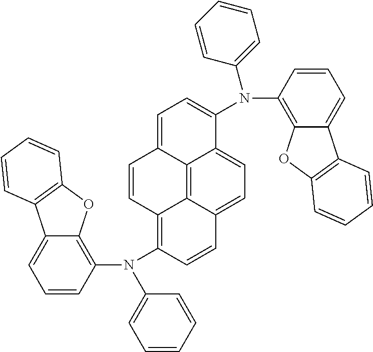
C1=CC(N(C2=CC=CC=C2)C2=C3C4=C5C(=CC=C4C=C2)C(N(C2=C4C(=CC=C2)C2=C(O4)C=CC=C2)C2=CC=CC=C2)=CC=C5C=C3)=C2C(=C1)C1=C(O2)C=CC=C1
